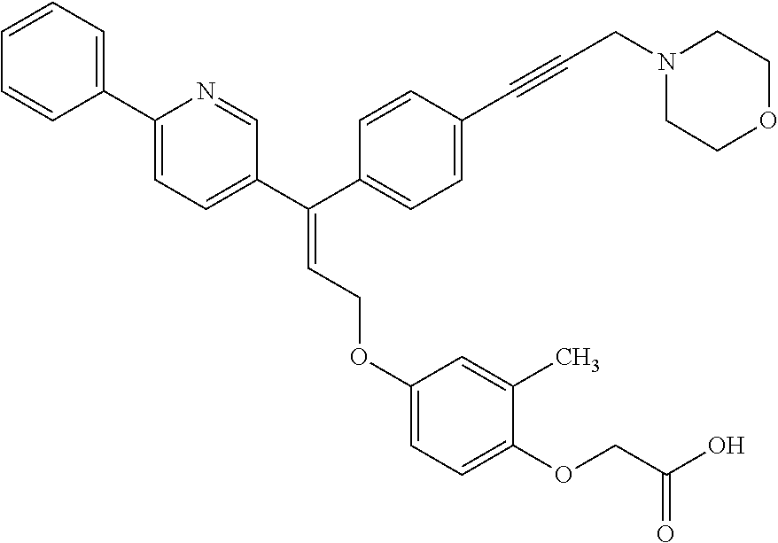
C1=C(C(C2=CC=C(C#CCN3CCOCC3)C=C2)=CCOC2=CC=C(OCC(=O)O)C(C)=C2)C=NC(C2=CC=CC=C2)=C1
